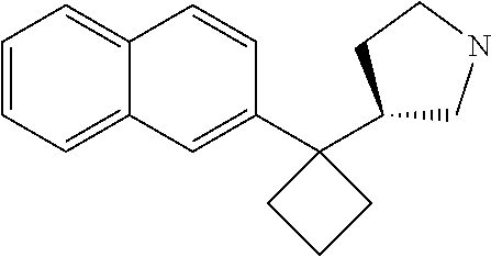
C1=CC=C2C(=C1)C=CC(C1(C3CNCC3)CCC1)=C2
